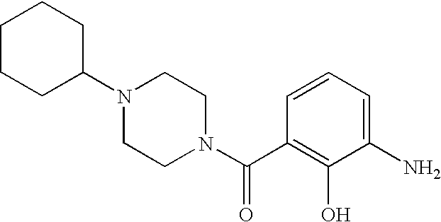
C(=O)(C1=C(O)C(N)=CC=C1)N1CCN(C2CCCCC2)CC1
